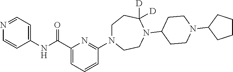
C1(NC(C2=CC=CC(N3CCC([D])([D])N(C4CCN(C5CCCC5)CC4)CC3)=N2)=O)=CC=NC=C1
